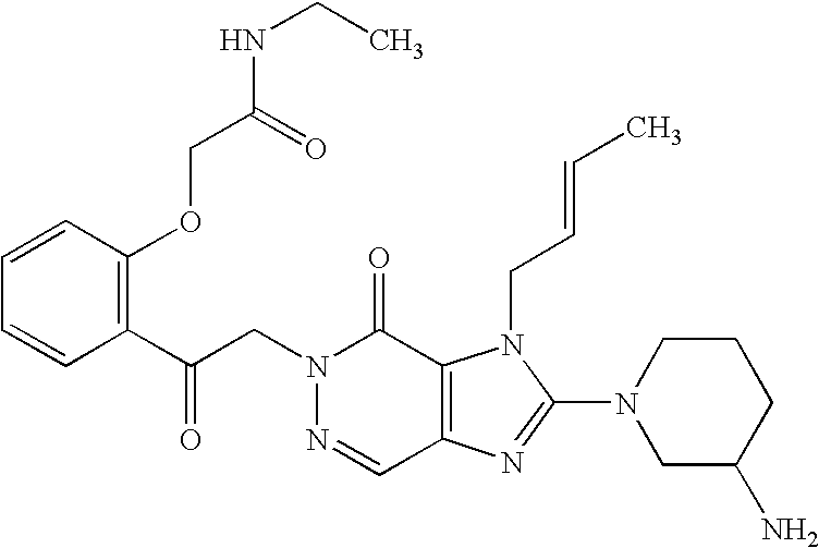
C(N1N=CC2=C(C1=O)N(CC=CC)C(N1CC(N)CCC1)=N2)C(C1=C(OCC(NCC)=O)C=CC=C1)=O
